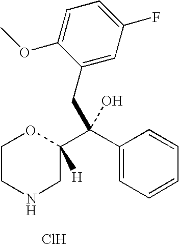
C1=C(F)C=C(CC(C2=CC=CC=C2)(C2([H])OCCNC2)O)C(OC)=C1.Cl
